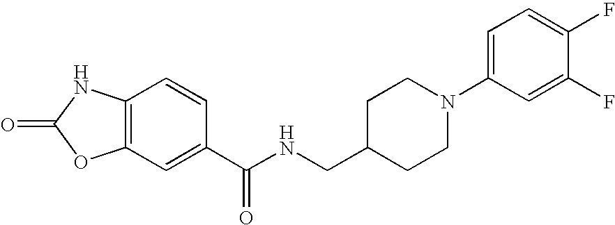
C12=C(C=C(C(NCC3CCN(C4=CC=C(F)C(F)=C4)CC3)=O)C=C1)OC(=O)N2
